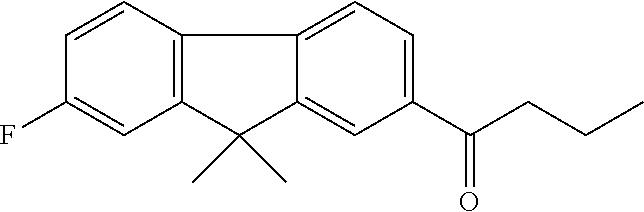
FC1=CC2=C(C=C1)C1=CC=C(C(=O)CCC)C=C1C2(C)C
